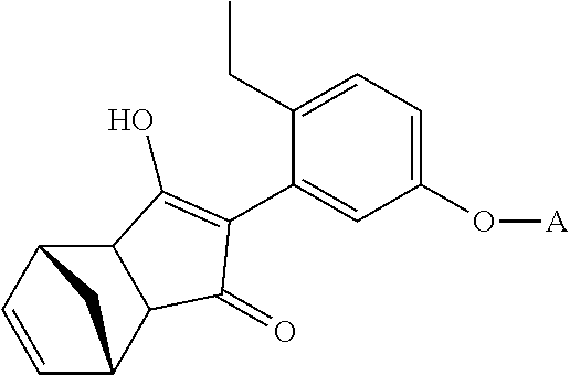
C1=CC2C3C(C1C2)C(O)=C(C1=CC(O[A])=CC=C1CC)C3=O
